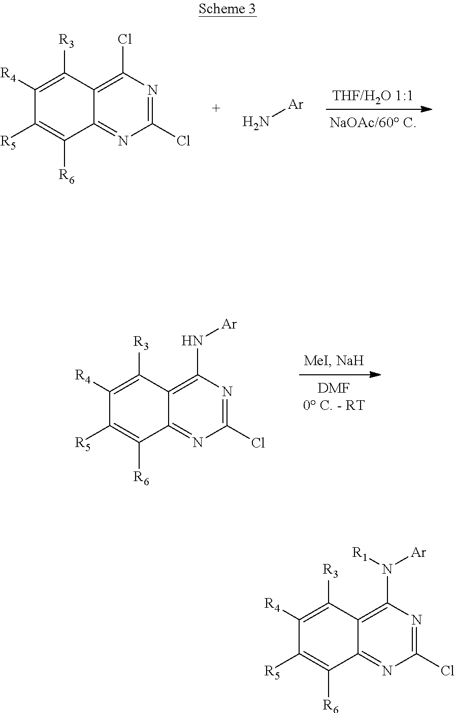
C1(Cl)=NC(Cl)=C2C(=N1)C([R6])=C([R5])C([R4])=C2[R3].N[Ar].C1(Cl)=NC(N[Ar])=C2C(=N1)C([R6])=C([R5])C([R4])=C2[R3].C1(Cl)=NC(N([Ar])[R1])=C2C(=N1)C([R6])=C([R5])C([R4])=C2[R3]
